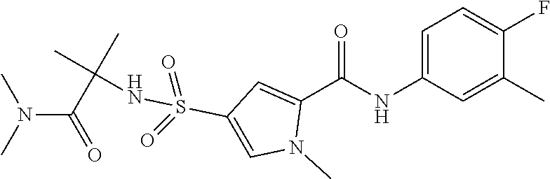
C1=C(NC(C2=CC(S(=O)(=O)NC(C(N(C)C)=O)(C)C)=CN2C)=O)C=C(C)C(F)=C1
